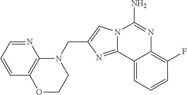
C(C1=CN2C(=N1)C1=CC=CC(F)=C1N=C2N)N1C2=C(OCC1)C=CC=N2
